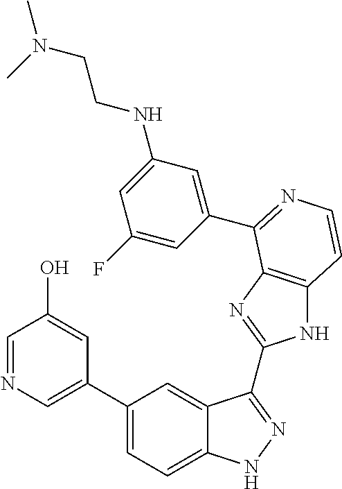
C1(C2=CN=CC(O)=C2)=CC=C2C(=C1)C(C1=NC3=C(N1)C=CN=C3C1=CC(NCCN(C)C)=CC(F)=C1)=NN2
